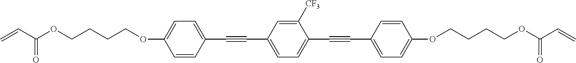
C=CC(OCCCCOC1=CC=C(C#CC2=CC=C(C#CC3=CC=C(OCCCCOC(C=C)=O)C=C3)C([CF3])=C2)C=C1)=O
